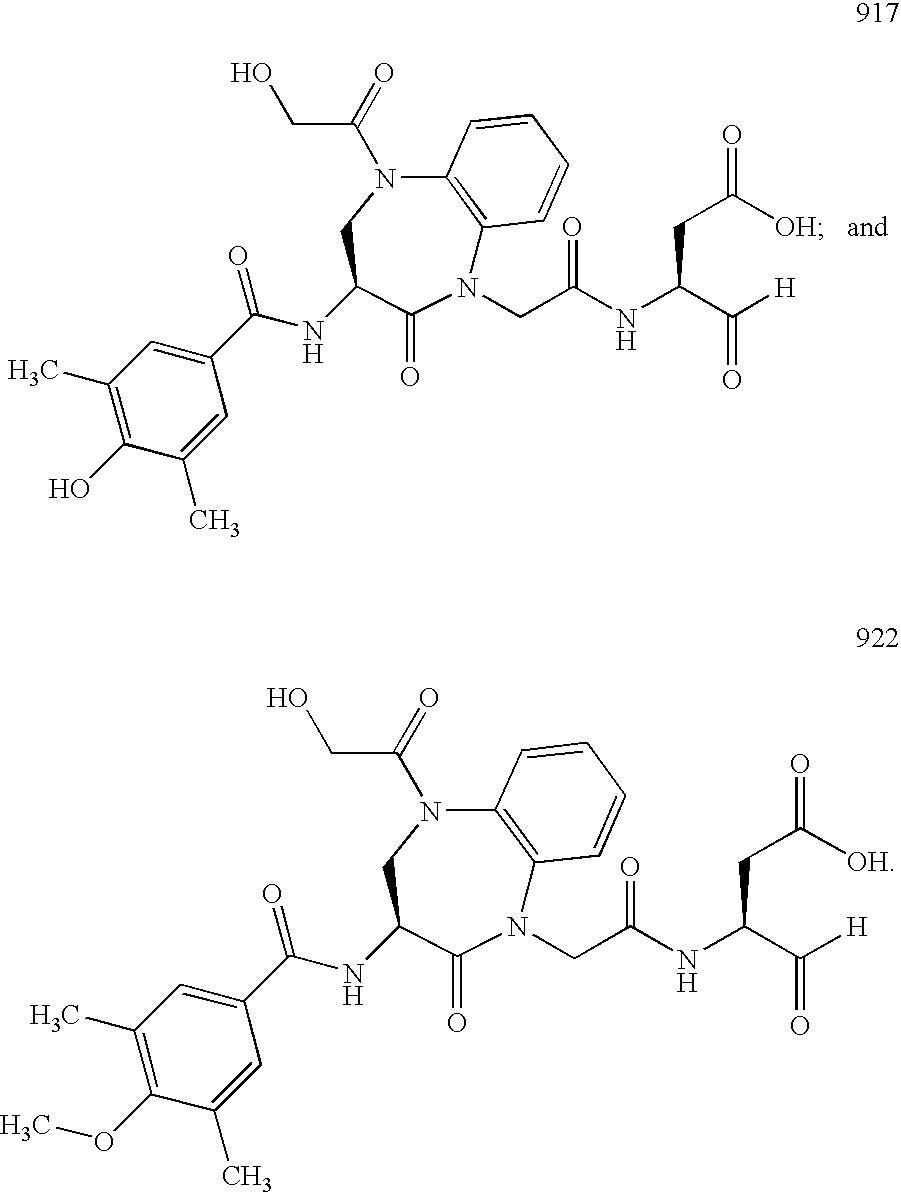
N1(CC(NC(C([H])=O)CC([OH])=O)=O)C2=C(N(C(=O)CO)CC(NC(C3=CC(C)=C(O)C(C)=C3)=O)C1=O)C=CC=C2.N1(CC(NC(C([H])=O)CC([OH])=O)=O)C2=C(N(C(=O)CO)CC(NC(C3=CC(C)=C(OC)C(C)=C3)=O)C1=O)C=CC=C2
